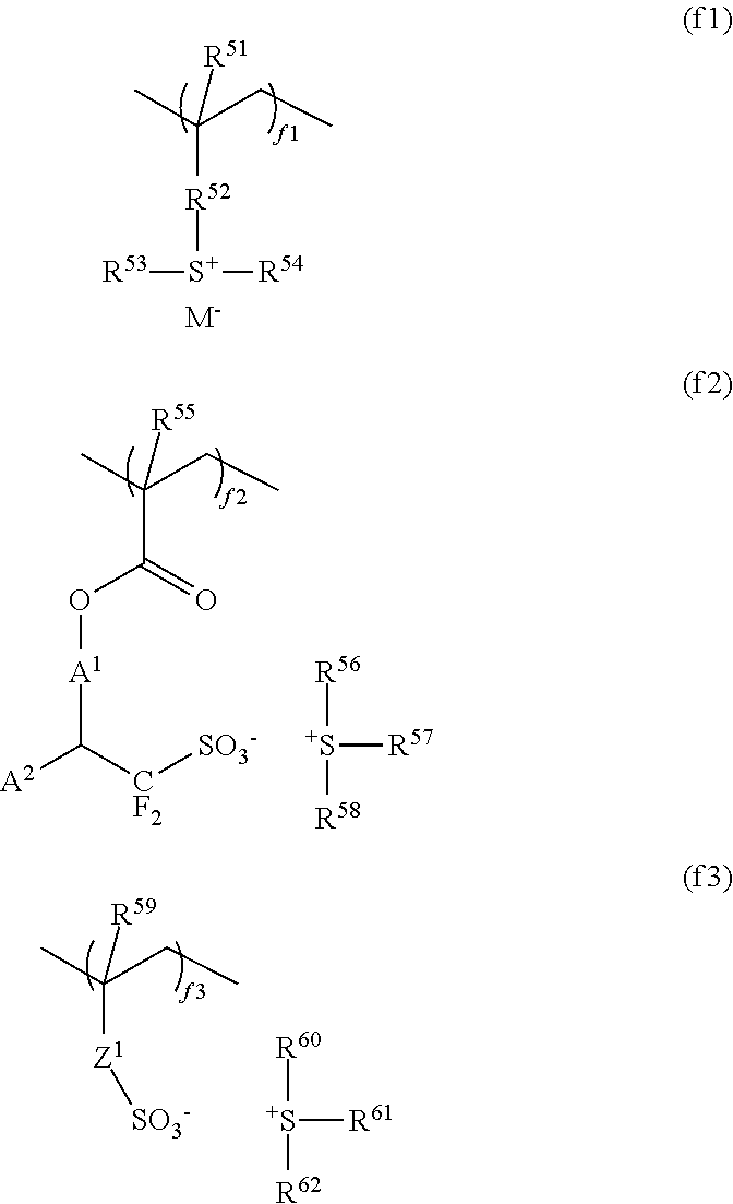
CC(CC)([R52][S+]([R53])[R54])[R51].[M-].CC(CC)(C(=O)O[A1]C([A2])[CF2][SO3-])[R55].[R56][S+]([R57])[R58].CC(CC)([Z1][SO3-])[R59].[R60][S+]([R61])[R62]
